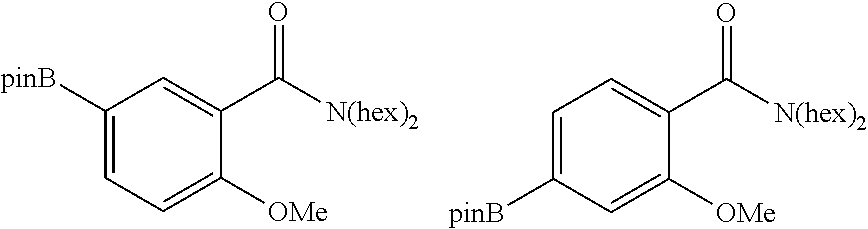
C1([pinB])=CC=C([OMe])C(C([N(hex)2])=O)=C1.C1=C([pinB])C=C([OMe])C(C([N(hex)2])=O)=C1
